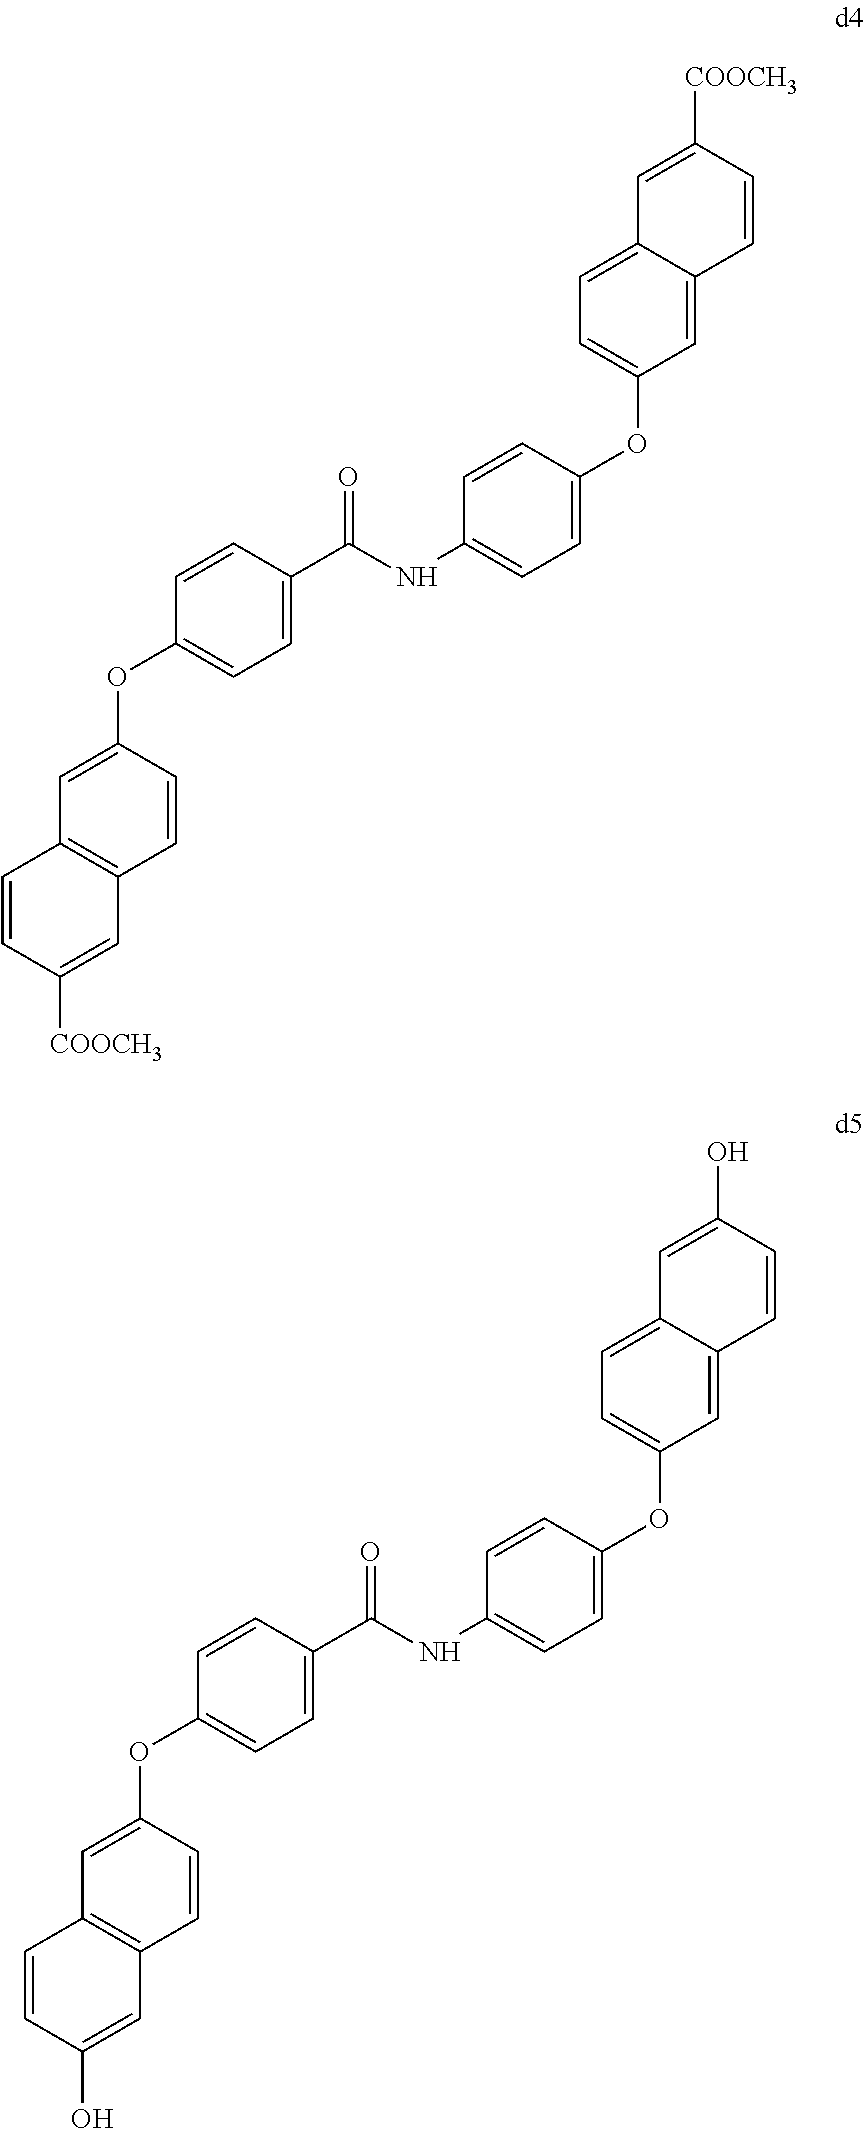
C1=C(OC2=CC=C3C(=C2)C=CC([COOCH3])=C3)C=CC(NC(C2=CC=C(OC3=CC4=C(C=C3)C=C([COOCH3])C=C4)C=C2)=O)=C1.C1=C(OC2=CC=C3C(=C2)C=CC(O)=C3)C=CC(NC(C2=CC=C(OC3=CC4=C(C=C3)C=C(O)C=C4)C=C2)=O)=C1
